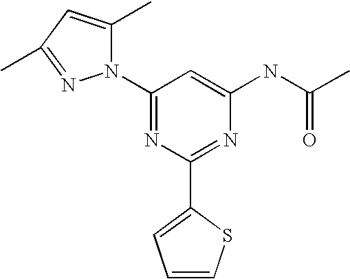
C1(N2C(C)=CC(C)=N2)=NC(C2=CC=CS2)=NC(NC(C)=O)=C1
